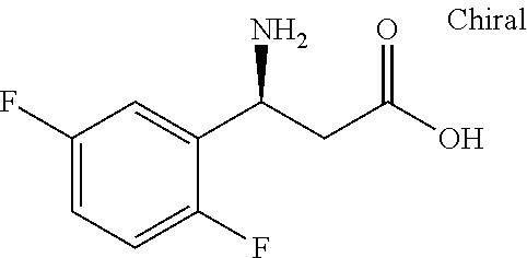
C(C(O)=O)C(C1=CC(F)=CC=C1F)N
